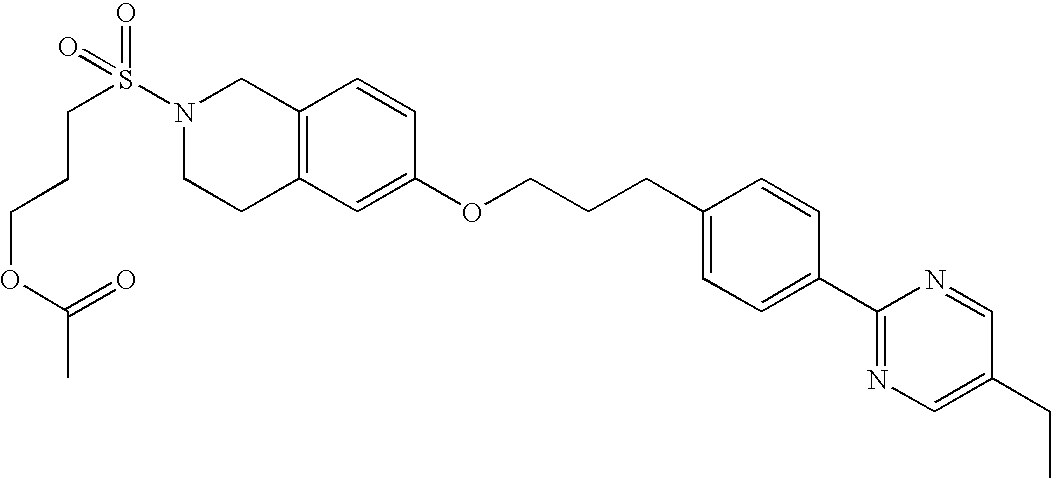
C1(OCCCC2=CC=C(C3=NC=C(CC)C=N3)C=C2)=CC2=C(C=C1)CN(S(=O)(=O)CCCOC(C)=O)CC2
